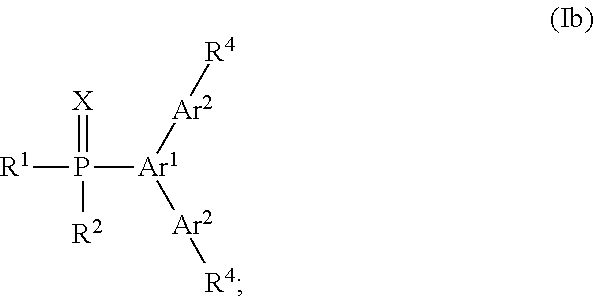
[R1]P([Ar1]([Ar2][R4])[Ar2][R4])(=[X])[R2]
